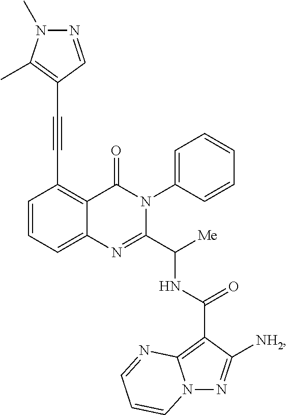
C1=CC=C2C(=C1C#CC1=C(C)N(C)N=C1)C(=O)N(C1=CC=CC=C1)C(C([Me])NC(C1=C3N(N=C1[NH2])C=CC=N3)=O)=N2
